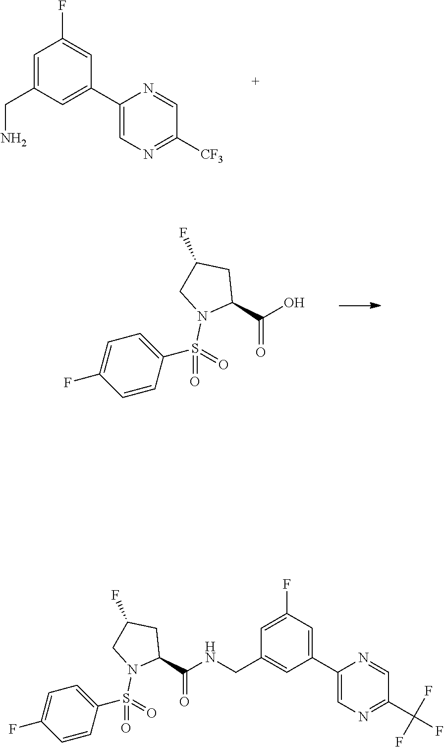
NCC1=CC(F)=CC(C2=CN=C([CF3])C=N2)=C1.C1(C(O)=O)CC(F)CN1S(=O)(=O)C1=CC=C(F)C=C1.C1=C(F)C=C(C2=CN=C(C(F)(F)F)C=N2)C=C1CNC(C1CC(F)CN1S(=O)(=O)C1=CC=C(F)C=C1)=O
